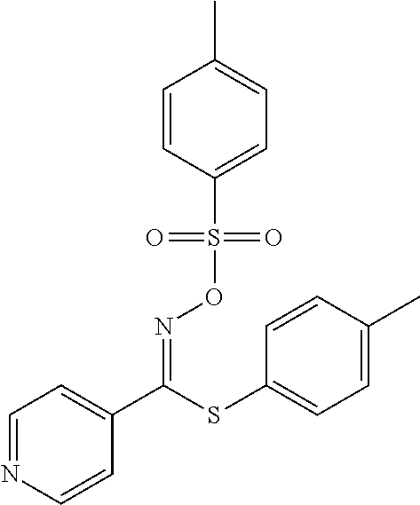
C1=CC(S(ON=C(C2=CC=NC=C2)SC2=CC=C(C)C=C2)(=O)=O)=CC=C1C
